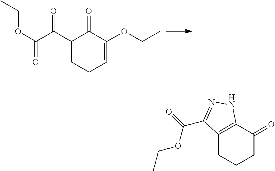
C1(C(C(OCC)=O)=O)CCC=C(OCC)C1=O.C12=C(C(=O)CCC1)NN=C2C(=O)OCC
